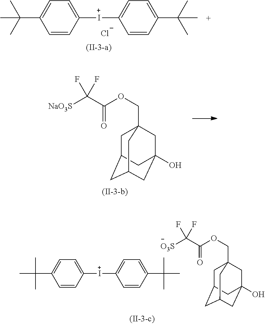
C1C2CC3CC(O)(CC1(COC(C([NaO3S])(F)F)=O)C3)C2.C1C2CC3CC(O)(CC1(COC(C([O3S])(F)F)=O)C3)C2.C1=CC([I+]C2=CC=C(C(C)(C)C)C=C2)=CC=C1C(C)(C)C.C1=CC([I+]C2=CC=C(C(C)(C)C)C=C2)=CC=C1C(C)(C)C.[Cl-]
